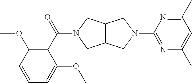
C12C(CN(C3=NC(C)=CC(C)=N3)C1)CN(C(C1=C(OC)C=CC=C1OC)=O)C2
